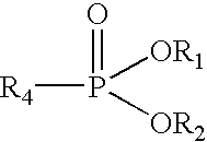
[R4]P(=O)([OR1])[OR2]
